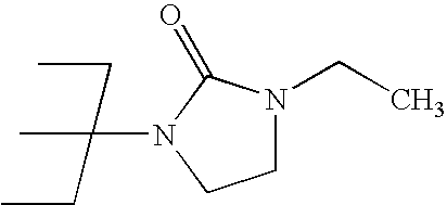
C(N1CCN(CC)C1=O)(C)(CC)CC
